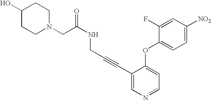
C1(O)CCN(CC(NCC#CC2=CN=CC=C2OC2=CC=C([NO2])C=C2F)=O)CC1
